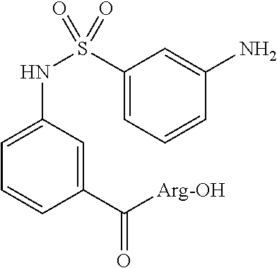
C([Arg-OH])(=O)C1=CC(NS(C2=CC=CC(N)=C2)(=O)=O)=CC=C1
